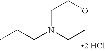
CCCN1CCOCC1.[2 HCl]
